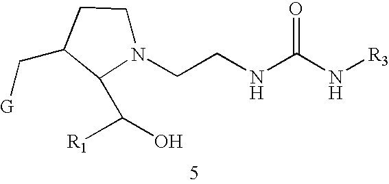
N1(CCNC(N[R3])=O)CCC(C[G])C1C([R1])O
